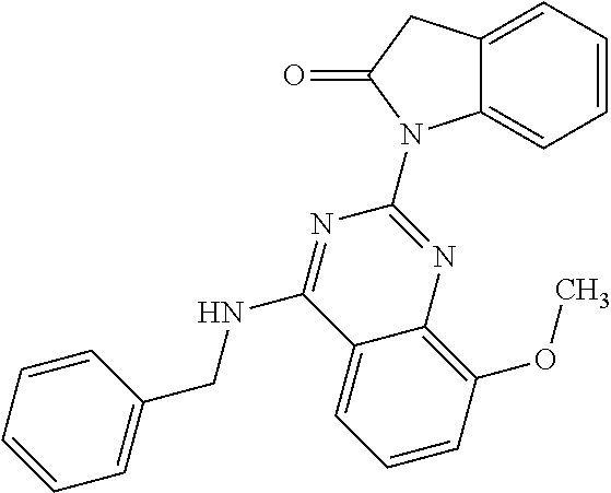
C12=CC=CC=C1N(C1=NC3=C(OC)C=CC=C3C(NCC3=CC=CC=C3)=N1)C(=O)C2
